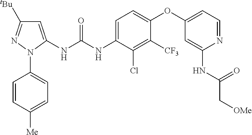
C1=C(NC(NC2=CC=C(OC3=CC=NC(NC(C[OMe])=O)=C3)C([CF3])=C2Cl)=O)N(C2=CC=C([Me])C=C2)N=C1[tBu]
